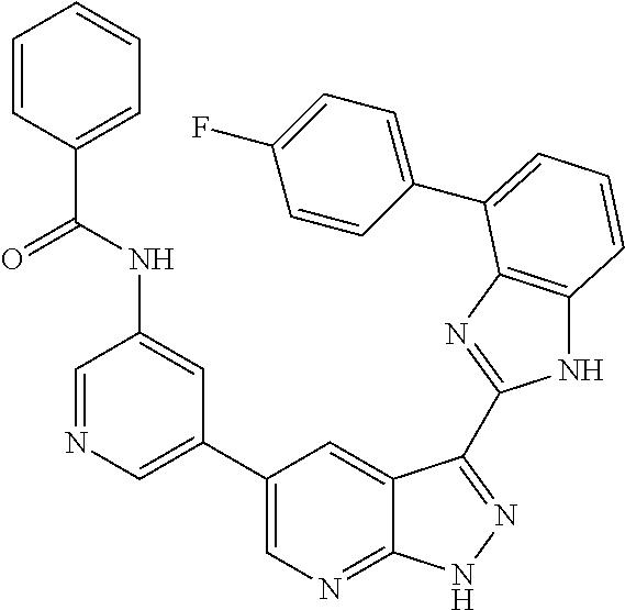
C1(C2=CN=CC(NC(C3=CC=CC=C3)=O)=C2)=CN=C2C(=C1)C(C1=NC3=C(N1)C=CC=C3C1=CC=C(F)C=C1)=NN2
